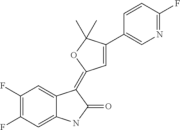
C1(F)=C(F)C=C2C(=C1)NC(=O)C2=C1C=C(C2=CN=C(F)C=C2)C(C)(C)O1
